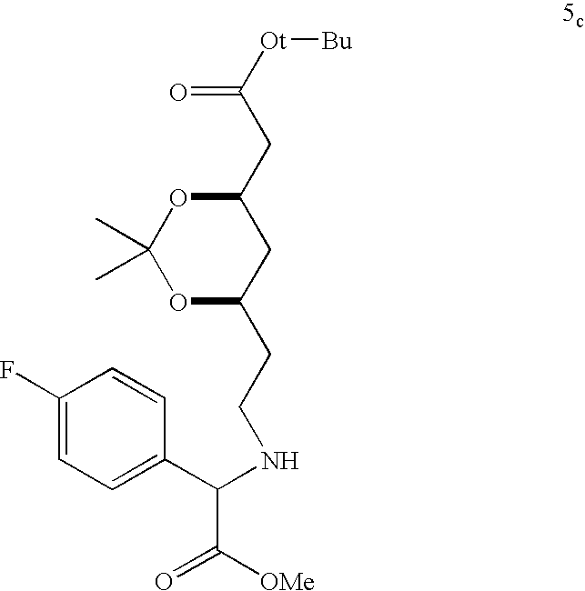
C1(F)=CC=C(C(NCCC2CC(CC([Ot][Bu])=O)OC(C)(C)O2)C([OMe])=O)C=C1
